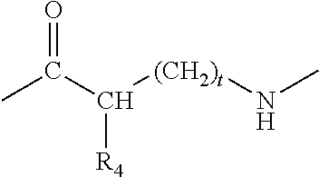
CC(C([(CH2)t]NC)[R4])=O
